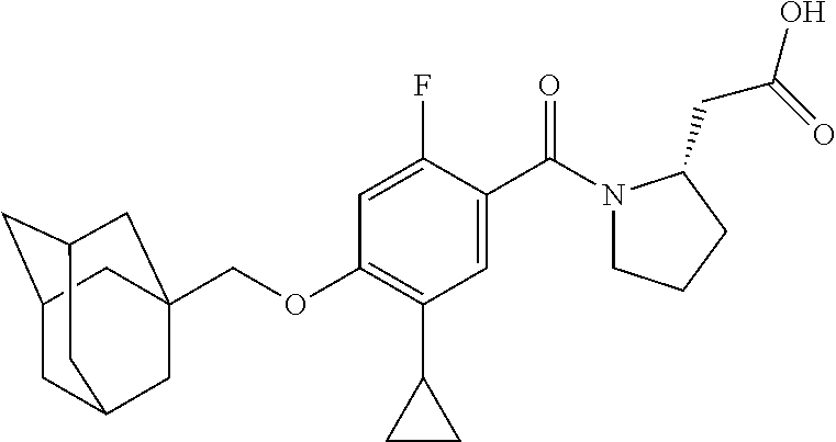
C1C2CC3CC(COC4=C(C5CC5)C=C(C(=O)N5CCCC5CC(=O)O)C(F)=C4)(CC1C3)C2
